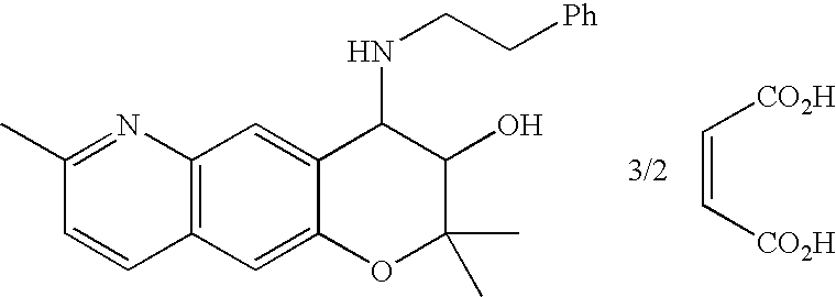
C12=C(C=C3C(=C1)C(NCC[Ph])C(O)C(C)(C)O3)C=CC(C)=N2.[CO2H]C=C[CO2H]
